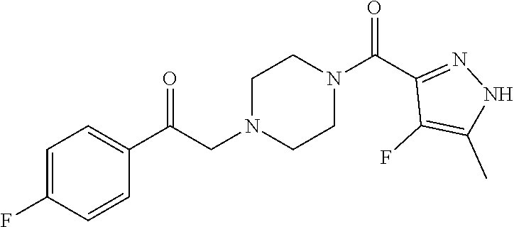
C1=C(F)C=CC(C(CN2CCN(C(C3=NNC(C)=C3F)=O)CC2)=O)=C1
